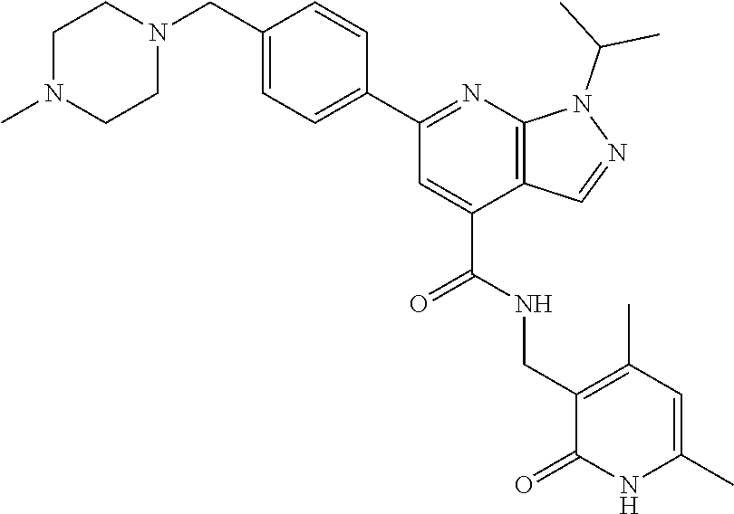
N1(CC2=CC=C(C3=NC4=C(C(C(NCC5=C(C)C=C(C)NC5=O)=O)=C3)C=NN4C(C)C)C=C2)CCN(C)CC1
